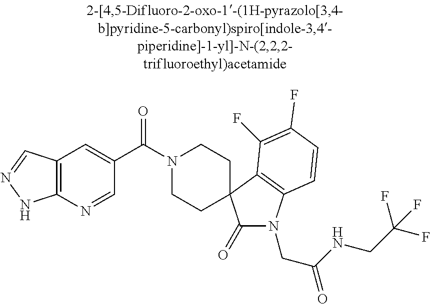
N1(C(C2=CC3=C(N=C2)NN=C3)=O)CCC2(CC1)C(=O)N(CC(NCC(F)(F)F)=O)C1=C2C(F)=C(F)C=C1
